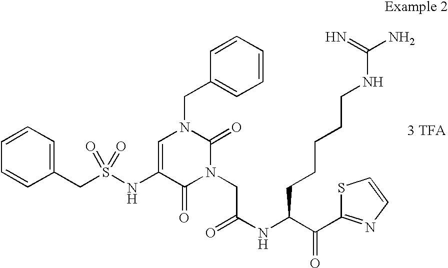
[3 TFA].C1(CS(NC2=CN(CC3=CC=CC=C3)C(=O)N(CC(=O)NC(CCCCCNC(N)=N)C(C3=NC=CS3)=O)C2=O)(=O)=O)=CC=CC=C1
